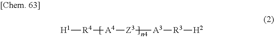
[H1][R4][A4][Z3][A3][R3][H2]
